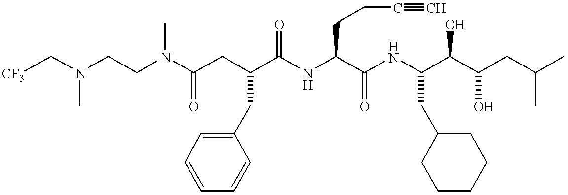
C(N(CCN(C(CC(C(NC(C(NC(C(C(CC(C)C)O)O)CC1CCCCC1)=O)CCC#C)=O)CC1=CC=CC=C1)=O)C)C)[CF3]
